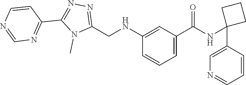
C1=NC=CC(C2=NN=C(CNC3=CC(C(=O)NC4(C5=CN=CC=C5)CCC4)=CC=C3)N2C)=N1
